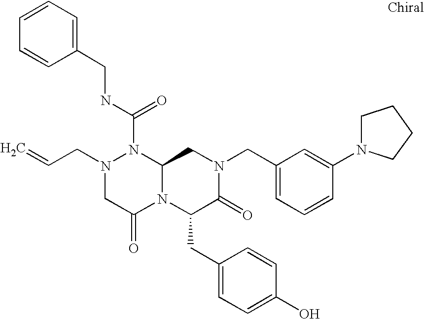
N1(C(NCC2=CC=CC=C2)=O)N(CC=C)CC(=O)N2C1CN(CC1=CC=CC(N3CCCC3)=C1)C(=O)C2CC1=CC=C(O)C=C1
